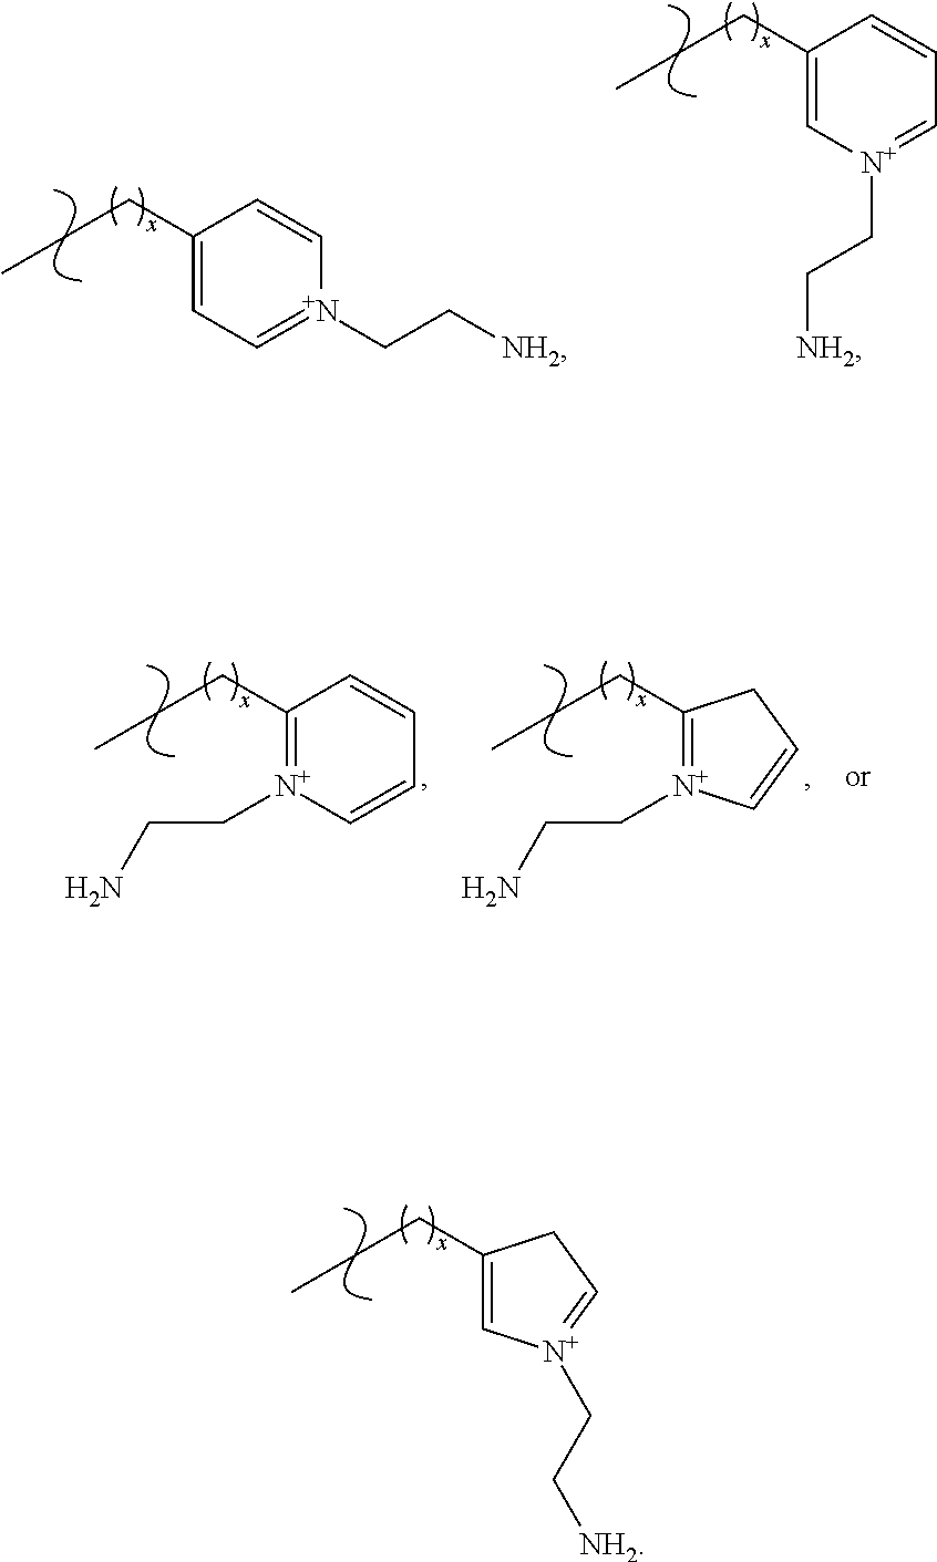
C1=C(CCC)CC=[N+]1CC[NH2].C1=C(CCC)C=C[N+](CC[NH2])=C1.C1=C(CCC)C=CC=[N+]1CC[NH2].C1=CC=CC(CCC)=[N+]1CCN.C(CN)[N+]1=C(CCC)CC=C1
